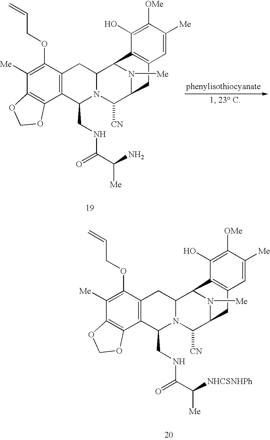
C12=C(C(OCC=C)=C([Me])C3=C1OCO3)CC1N(C2CNC(C(N)[Me])=O)C([CN])C2N([Me])C1C1=C(C2)C=C([Me])C([OMe])=C1O.C12=C(C(OCC=C)=C([Me])C3=C1OCO3)CC1N(C2CNC(C([NHCSNHPh])[Me])=O)C([CN])C2N([Me])C1C1=C(C2)C=C([Me])C([OMe])=C1O
